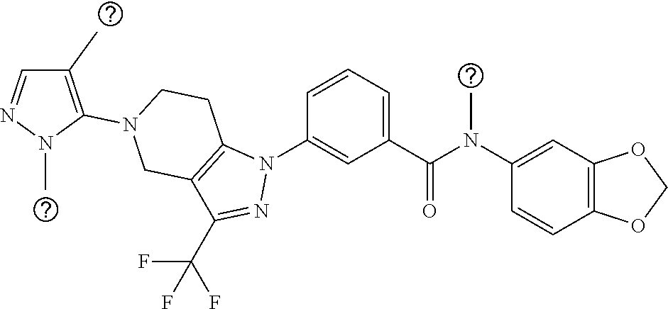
C1(N(C(C2=CC=CC(N3C4=C(C(C(F)(F)F)=N3)CN(C3=C(C)C=NN3C)CC4)=C2)=O)C)=CC2=C(C=C1)OCO2
